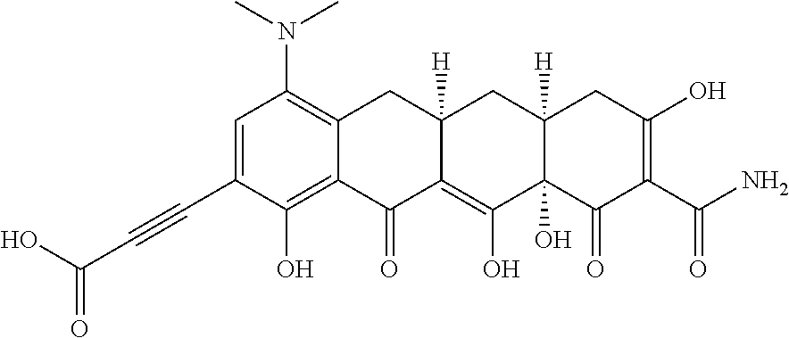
C1=C(C#CC(=O)O)C(O)=C2C(=C1N(C)C)CC1([H])C(=C(O)C3(O)C([H])(C1)CC(O)=C(C(N)=O)C3=O)C2=O
